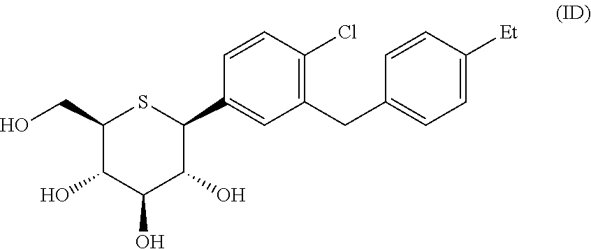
C1(CO)C(O)C(O)C(O)C(C2=CC(CC3=CC=C([Et])C=C3)=C(Cl)C=C2)S1
